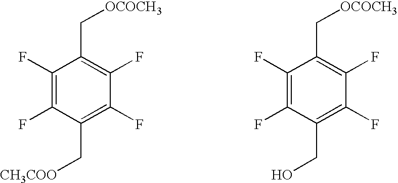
C1(F)=C(F)C(C[CH3COO])=C(F)C(F)=C1C[OCOCH3].C1(F)=C(F)C(CO)=C(F)C(F)=C1C[OCOCH3]
